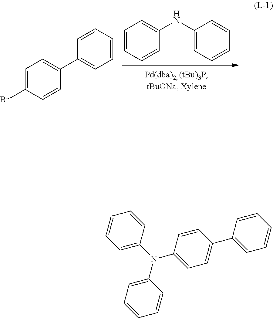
C1=CC=CC(NC2=CC=CC=C2)=C1.C1=C(Br)C=CC(C2=CC=CC=C2)=C1.C1=C(N(C2=CC=CC=C2)C2=CC=C(C3=CC=CC=C3)C=C2)C=CC=C1
